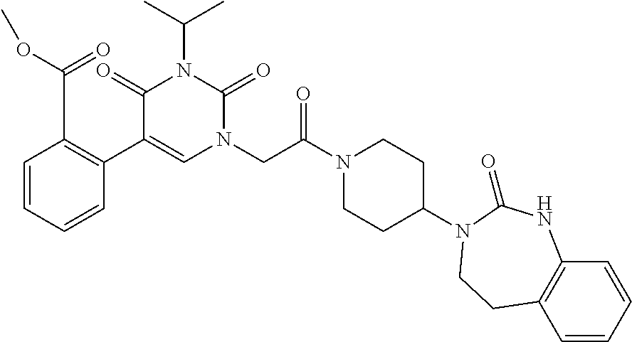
C1=CC=CC(C2=CN(CC(N3CCC(N4C(=O)NC5=C(C=CC=C5)CC4)CC3)=O)C(=O)N(C(C)C)C2=O)=C1C(OC)=O
